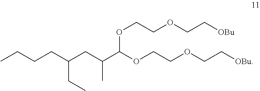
C(CC(CC(C(OCCOCC[OBu])OCCOCC[OBu])C)CC)CC
